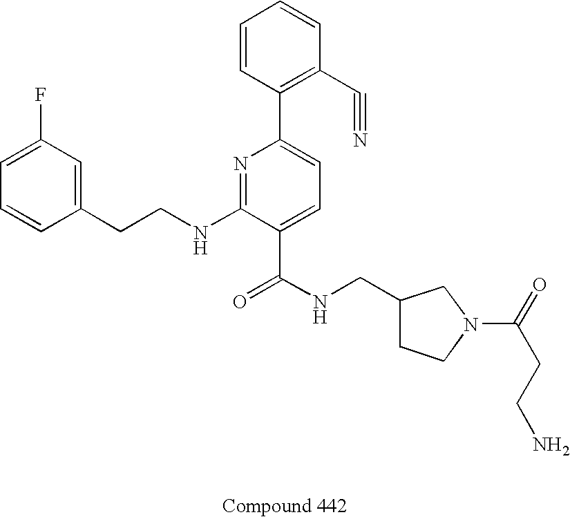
C1=CC(CCNC2=NC(C3=C(C#N)C=CC=C3)=CC=C2C(NCC2CCN(C(=O)CCN)C2)=O)=CC(F)=C1
